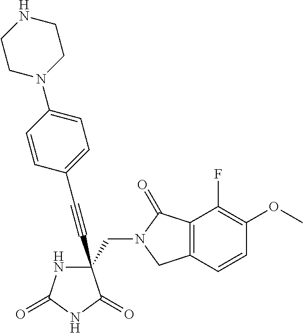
C(#CC1(CN2C(=O)C3=C(C2)C=CC(OC)=C3F)NC(=O)NC1=O)C1=CC=C(N2CCNCC2)C=C1
